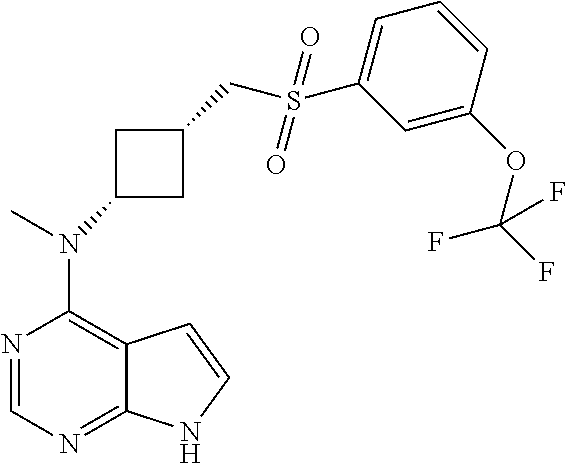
N1=CN=C2C(=C1N(C)C1CC(CS(C3=CC=CC(OC(F)(F)F)=C3)(=O)=O)C1)C=CN2
